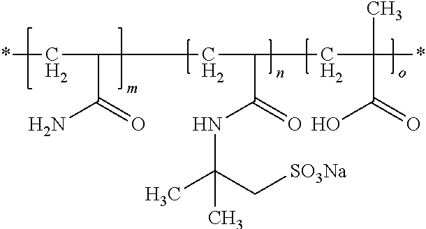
*CC(C(N)=O)CC(C(NC(C)(C)C[SO3Na])=O)CC(C(O)=O)(*)C
